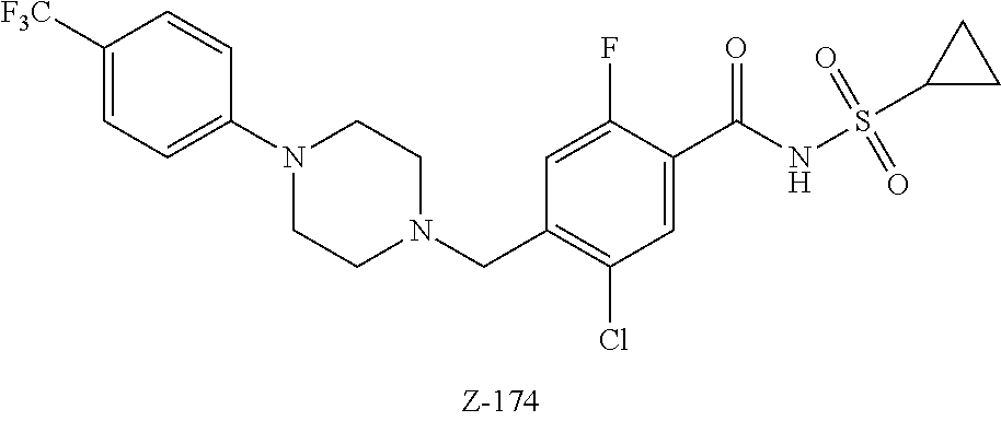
C1([F3C])=CC=C(N2CCN(CC3=C(Cl)C=C(C(NS(C4CC4)(=O)=O)=O)C(F)=C3)CC2)C=C1
